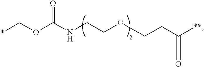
O(C*)C(NCCOCCCC([**])=O)=O
